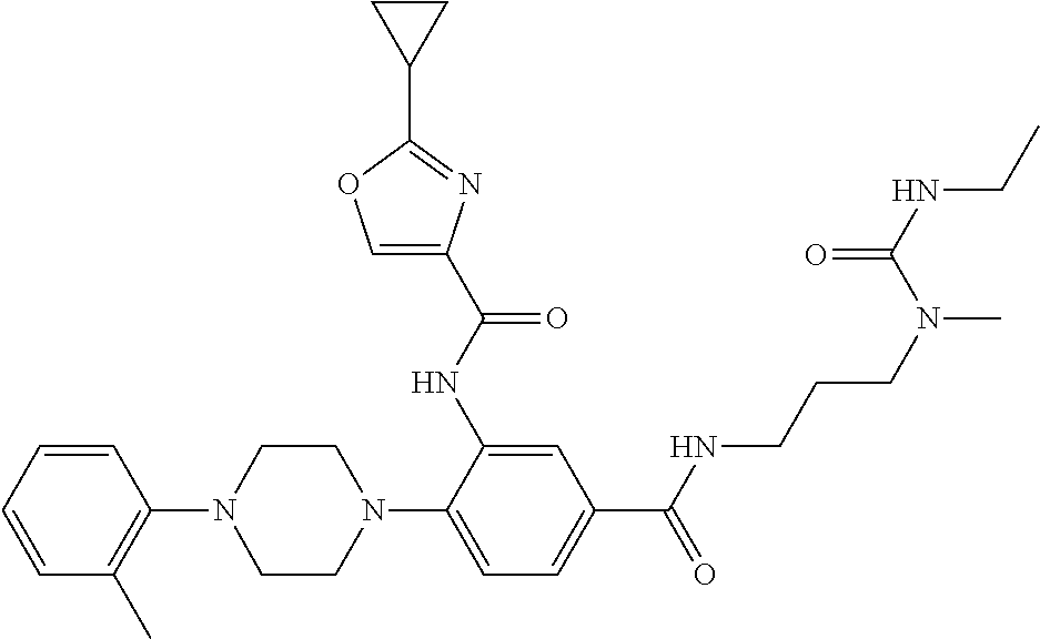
C1(N2CCN(C3=CC=C(C(=O)NCCCN(C)C(NCC)=O)C=C3NC(=O)C3=COC(C4CC4)=N3)CC2)=C(C)C=CC=C1
